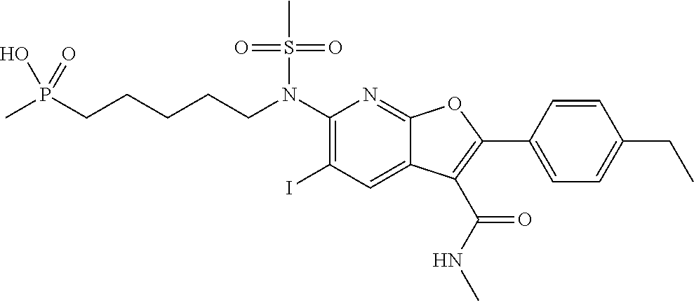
C(CN(C1=C(I)C=C2C(=N1)OC(C1=CC=C(CC)C=C1)=C2C(NC)=O)S(C)(=O)=O)CCCP(C)(O)=O
